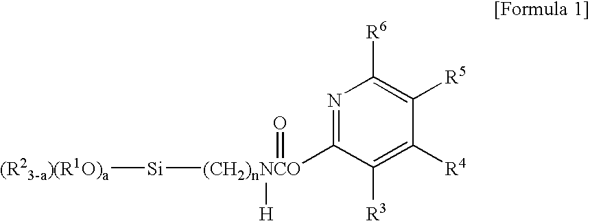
[(R23-a)(R1O)a][Si][(CH2)nNCO](=O)([H])C1=NC([R6])=C([R5])C([R4])=C1[R3]
